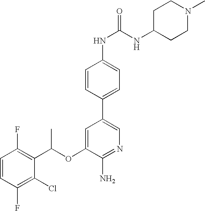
C1=CC(F)=C(C(OC2=CC(C3=CC=C(NC(=O)NC4CCN(C)CC4)C=C3)=CN=C2N)C)C(Cl)=C1F
